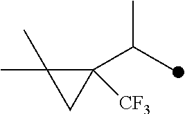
C1([CF3])(C(C)C)C(C)(C)C1
